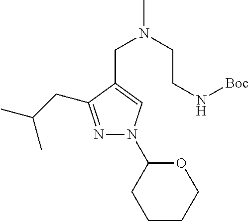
N1=C(CC(C)C)C(CN(C)CCN[Boc])=CN1C1CCCCO1
